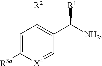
[NH2]C(C1=C([R2])C=C([R3a])[X4]=C1)[R1]
